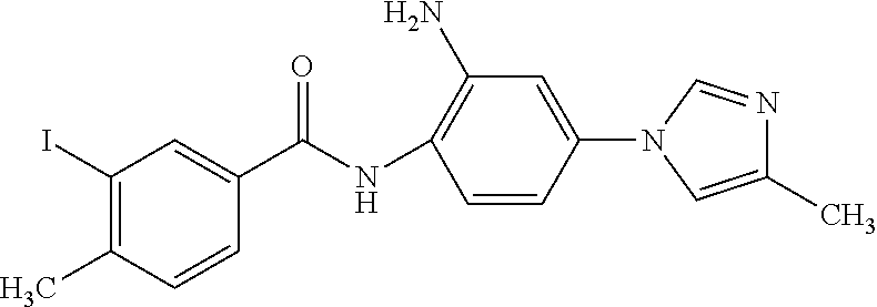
C1(I)=C(C)C=CC(C(NC2=C(N)C=C(N3C=C(C)N=C3)C=C2)=O)=C1
